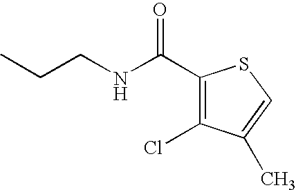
C1(C(NCCC)=O)=C(Cl)C(C)=CS1
